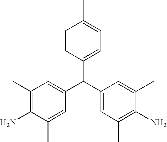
C1(C(C2=CC(C)=C(N)C(C)=C2)C2=CC(C)=C(N)C(C)=C2)=CC=C(C)C=C1
